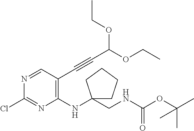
C1(NC2(CNC(OC(C)(C)C)=O)CCCC2)=C(C#CC(OCC)OCC)C=NC(Cl)=N1
